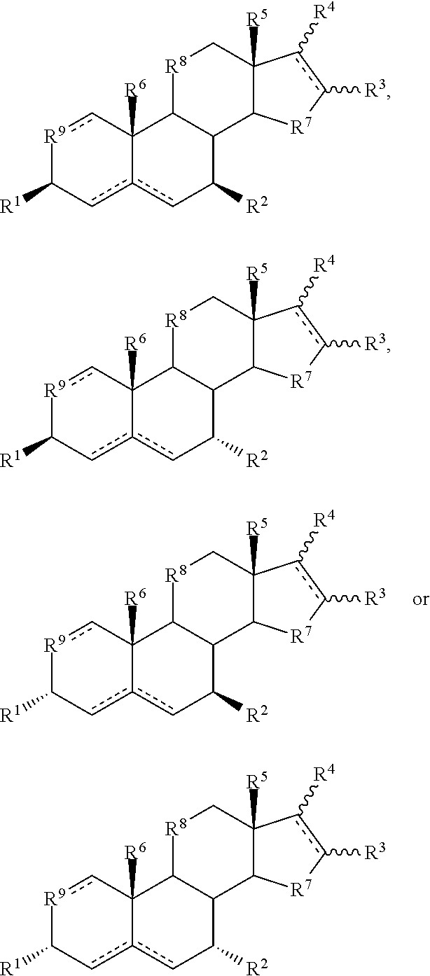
[R9]1cC2([R6])c(cC1[R1])cC([R2])C1C2[R8]CC2([R5])C1[R7]c([R3])c2[R4].[R9]1cC2([R6])c(cC1[R1])cC([R2])C1C2[R8]CC2([R5])C1[R7]c([R3])c2[R4].[R9]1cC2([R6])c(cC1[R1])cC([R2])C1C2[R8]CC2([R5])C1[R7]c([R3])c2[R4].[R9]1cC2([R6])c(cC1[R1])cC([R2])C1C2[R8]CC2([R5])C1[R7]c([R3])c2[R4]
